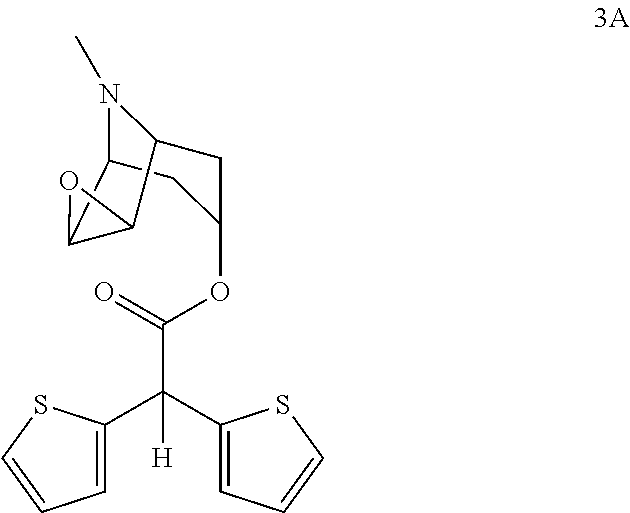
C(C(C1=CC=CS1)([H])C1=CC=CS1)(=O)OC1CC2C3OC3C(N2C)C1
